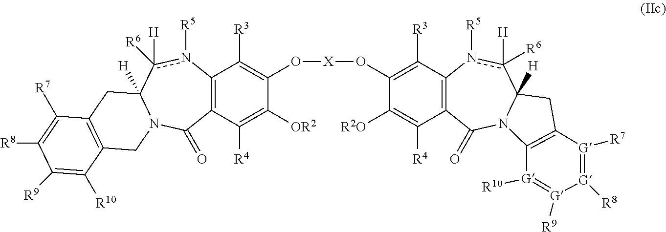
C12=C(C([R4])=C([OR2])C(O[X]OC3=C([R3])C4=C(C([R4])=C3[R2O])C(=O)N3C([H])(c([H])([R6])n4[R5])CC4=C3[G]([R10])=[G]([R9])[G]([R8])=[G]4[R7])=C1[R3])C(=O)N1C([H])(c([R6])([H])n2[R5])CC2=C(C1)C([R10])=C([R9])C([R8])=C2[R7]
